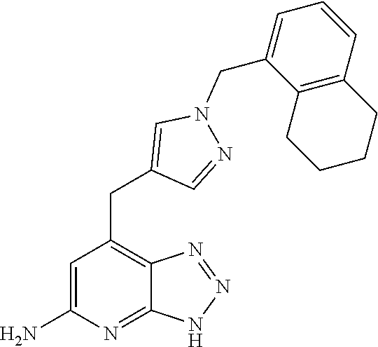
C1=C(N)N=C2C(=C1CC1=CN(CC3=CC=CC4=C3CCCC4)N=C1)N=NN2
